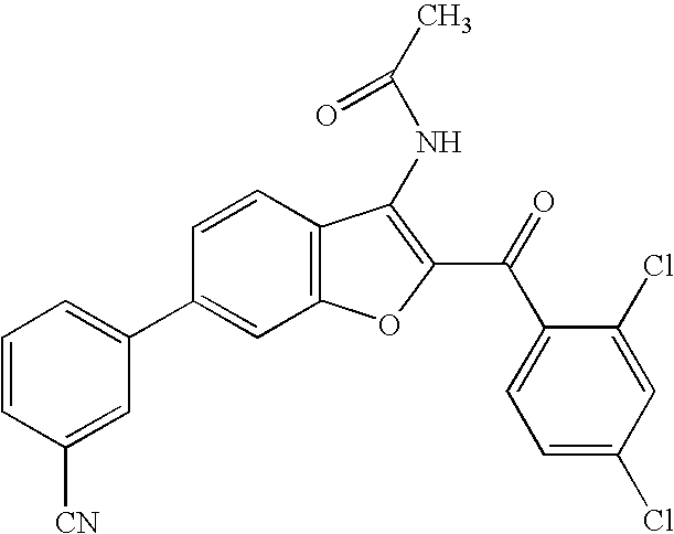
C12=C(C=CC(C3=CC=CC([CN])=C3)=C1)C(NC(C)=O)=C(C(C1=CC=C(Cl)C=C1Cl)=O)O2
